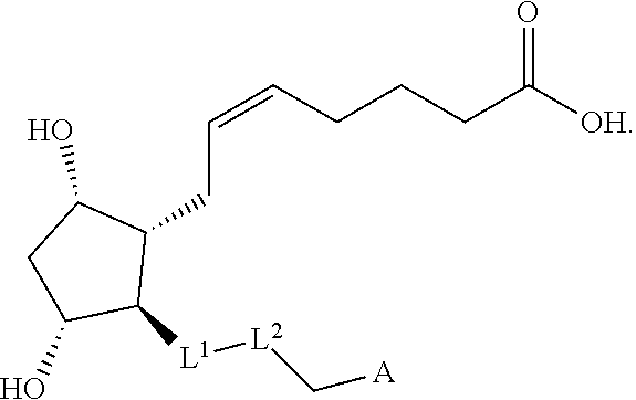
C(=CCCCC([OH])=O)CC1C(O)CC(O)C1[L1][L2]C[A]
